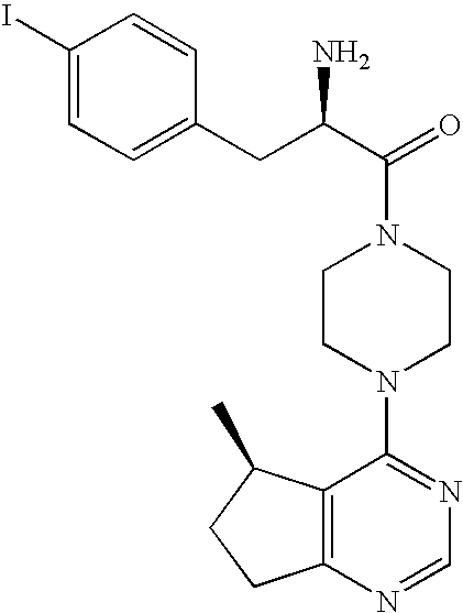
C(C1=CC=C(I)C=C1)C(C(=O)N1CCN(C2=NC=NC3=C2C(C)CC3)CC1)N
